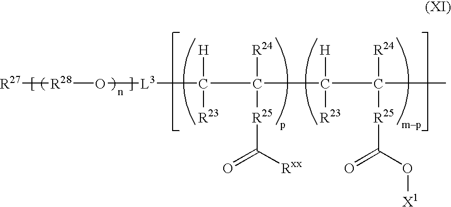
[R27][R28]O[L3]C(C(C([H])([R23])C([R24])([R25]C(O[X1])=O)C)([R24])[R25]C([Rxx])=O)([H])[R23]
